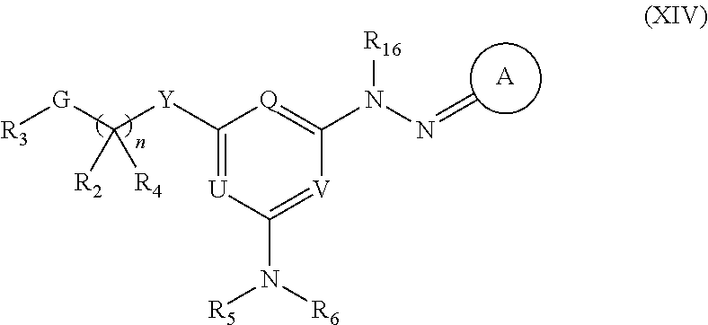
C1([Y]C([G][R3])([R2])[R4])=[U]C(N([R5])[R6])=[V]C(N(N=C)[R16])=[Q]1.[A]
